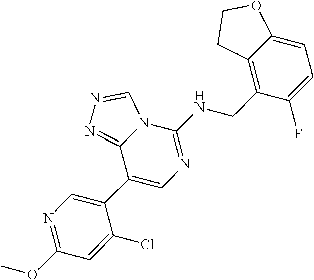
C1(OC)=NC=C(C2=CN=C(NCC3=C4C(=CC=C3F)OCC4)N3C2=NN=C3)C(Cl)=C1
